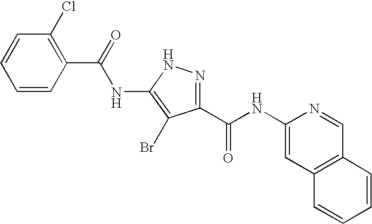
C1=CC(C(=O)NC2=C(Br)C(C(NC3=CC4=C(C=N3)C=CC=C4)=O)=NN2)=C(Cl)C=C1
